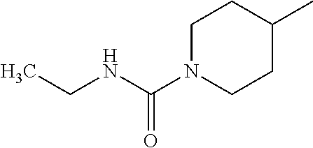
C1N(C(=O)NCC)CCC(C)C1
